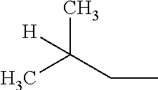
CCC(C)(C)[H]
